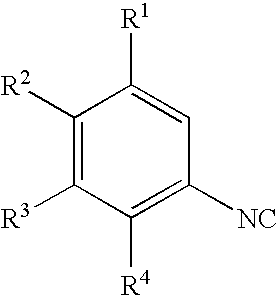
C1([R2])=C([R3])C([R4])=C([NC])C=C1[R1]
